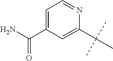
C1=C(C(N)=O)C=C(C(C)(C)C)N=C1
